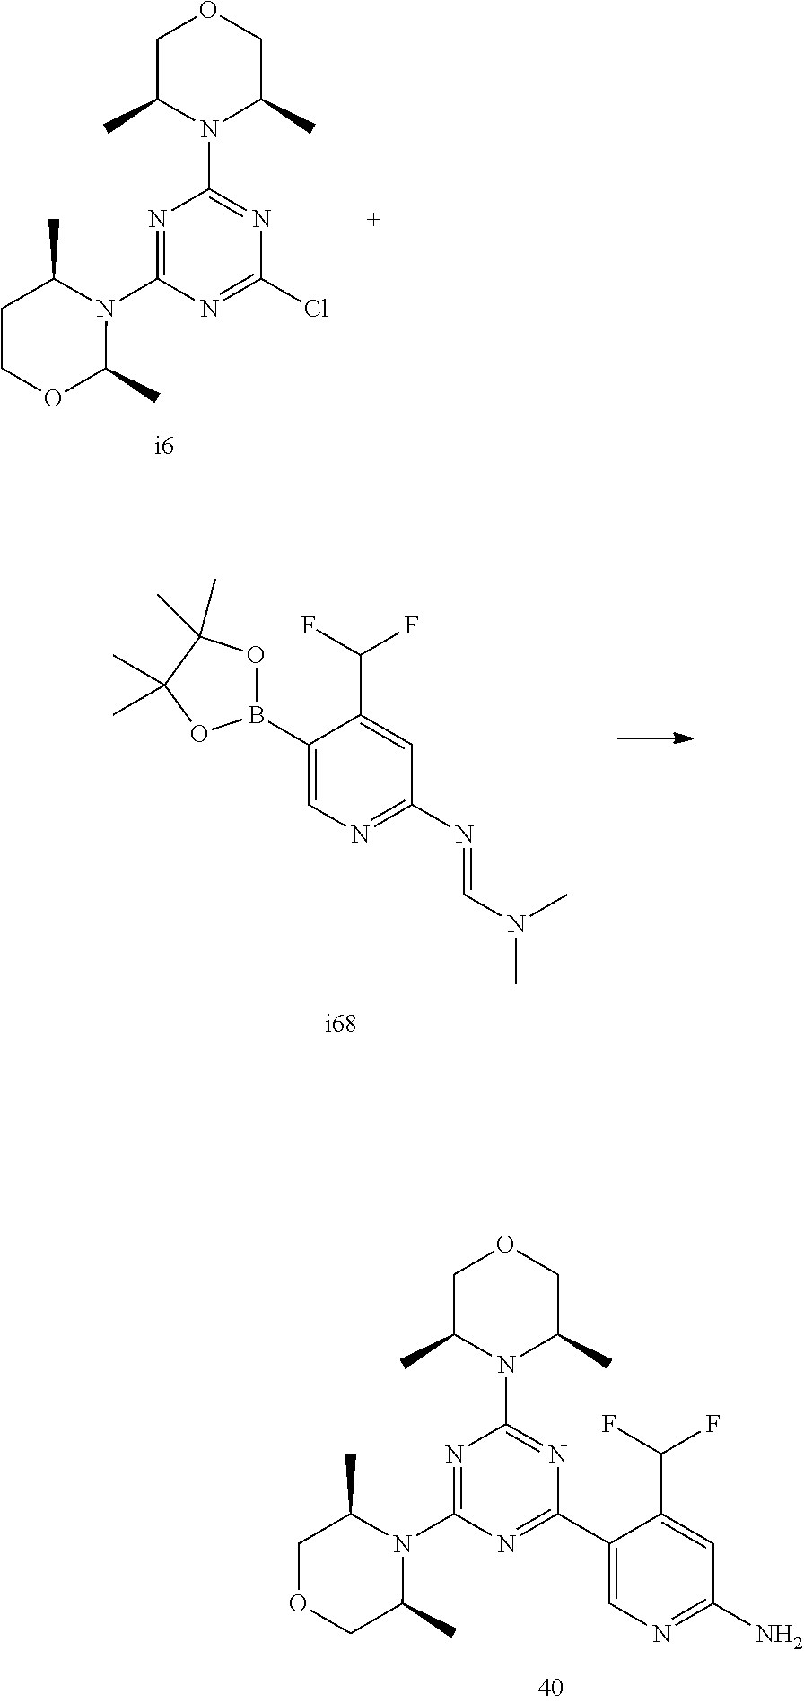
N1=C(N=CN(C)C)C=C(C(F)F)C(B2OC(C)(C)C(C)(C)O2)=C1.N1(C2=NC(N3C(C)COCC3C)=NC(Cl)=N2)C(C)CCOC1C.C1(C2=NC(N3C(C)COCC3C)=NC(N3C(C)COCC3C)=N2)=CN=C(N)C=C1C(F)F
